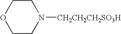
O1CCN([CH2CH2CH2SO3H])CC1
